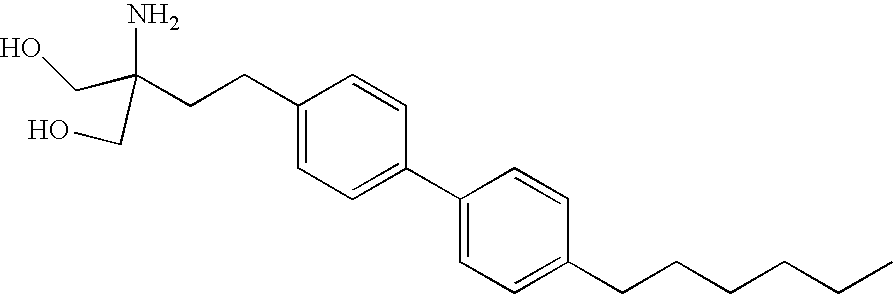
C1(CCC(N)(CO)CO)=CC=C(C2=CC=C(CCCCCC)C=C2)C=C1
